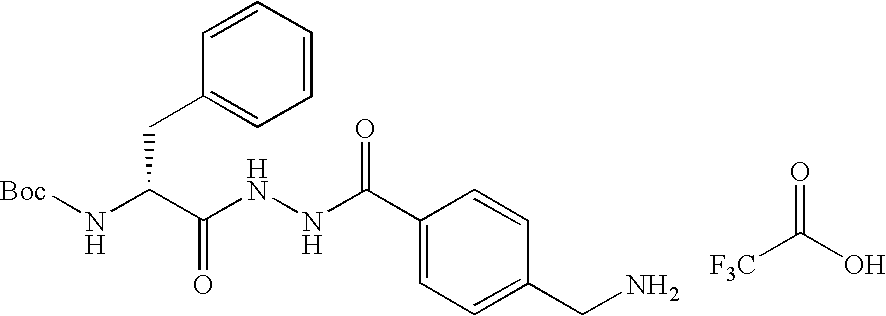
C(C(N[Boc])C(NNC(C1=CC=C(CN)C=C1)=O)=O)C1=CC=CC=C1.O=C([F3C])O
